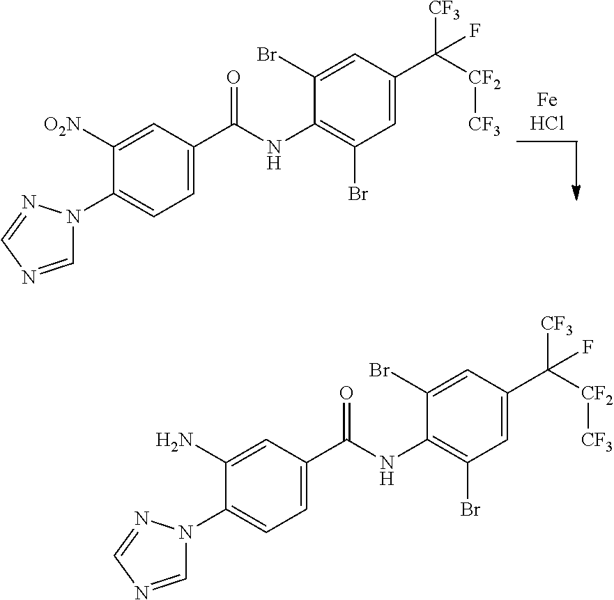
N1(C2=CC=C(C(NC3=C(Br)C=C(C([CF2][CF3])([CF3])F)C=C3Br)=O)C=C2[O2N])C=NC=N1.N1(C2=CC=C(C(NC3=C(Br)C=C(C([CF2][CF3])([CF3])F)C=C3Br)=O)C=C2N)C=NC=N1
